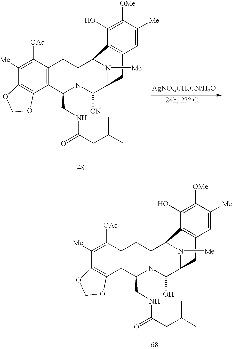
C1([Me])=C([OAc])C2=C(C3=C1OCO3)C(CNC(=O)CC(C)C)N1C(C3N([Me])C(C1O)CC1=C3C(O)=C([OMe])C([Me])=C1)C2.C1([Me])=C([OAc])C2=C(C3=C1OCO3)C(CNC(=O)CC(C)C)N1C(C3N([Me])C(C1[CN])CC1=C3C(O)=C([OMe])C([Me])=C1)C2
